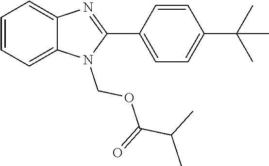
N1=C(C2=CC=C(C(C)(C)C)C=C2)N(COC(=O)C(C)C)C2=CC=CC=C12
